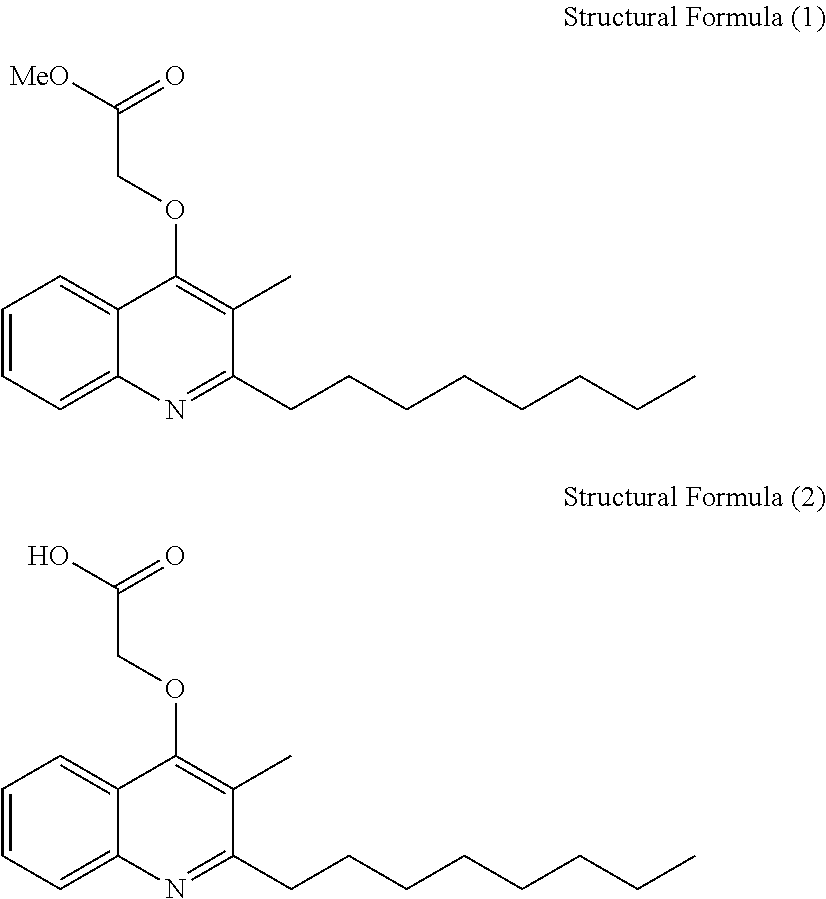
C1=CC=C2C(=C1)C(OCC(O)=O)=C(C)C(CCCCCCCC)=N2.C1=CC=C2C(=C1)C(OCC([MeO])=O)=C(C)C(CCCCCCCC)=N2
